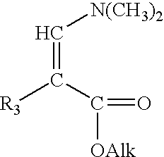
[R3]C(C([OAlk])=O)=C[N(CH3)2]
